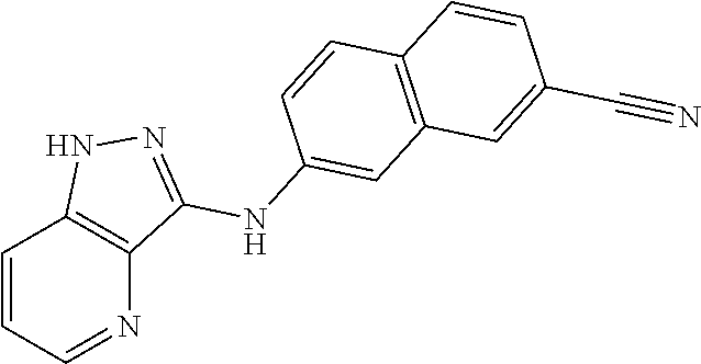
C1=CC=NC2=C1NN=C2NC1=CC2=C(C=C1)C=CC(C#N)=C2
